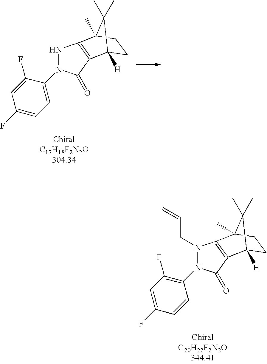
C1(F)=CC=C(N2NC3=C(C2=O)C2([H])CCC3(C)C2(C)C)C(F)=C1.C1=C(F)C=CC(N2N(CC=C)C3=C(C2=O)C2([H])CCC3(C)C2(C)C)=C1F
